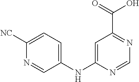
C1=C(NC2=CC=C([NC])N=C2)N=CN=C1C(=O)O
